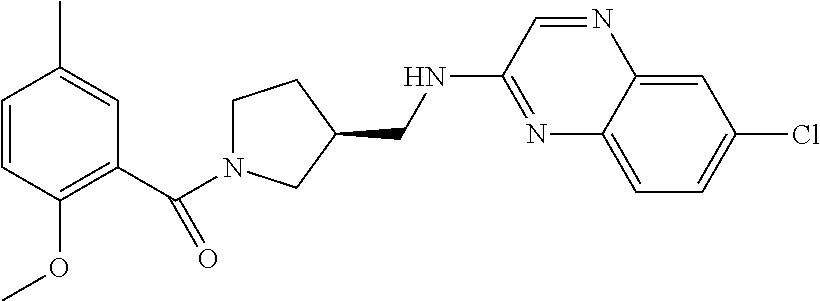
C1(C(N2CCC(CNC3=NC4=CC=C(Cl)C=C4N=C3)C2)=O)=C(OC)C=CC(C)=C1
